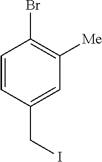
C1=CC(CI)=CC([Me])=C1Br
